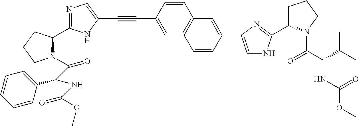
C1=CC(C#CC2=CN=C(C3N(C(C(NC(OC)=O)C4=CC=CC=C4)=O)CCC3)N2)=CC2=C1C=C(C1=CNC(C3CCCN3C(C(NC(OC)=O)C(C)C)=O)=N1)C=C2
